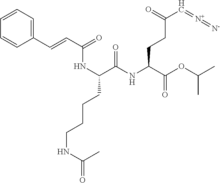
C(NC(C)=O)CCCC(NC(C=CC1=CC=CC=C1)=O)C(=O)NC(C(OC(C)C)=O)CCC(C=[N+]=[N-])=O
